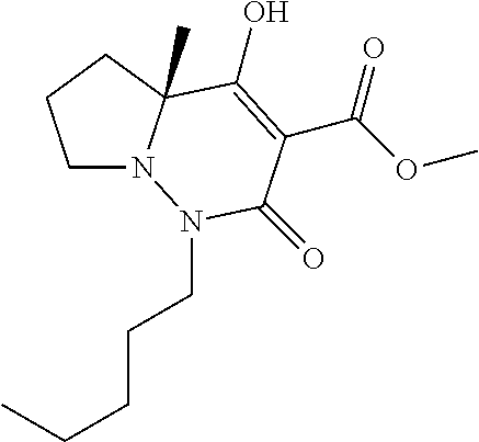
CCCCCN1N2CCCC2(C)C(O)=C(C(OC)=O)C1=O
